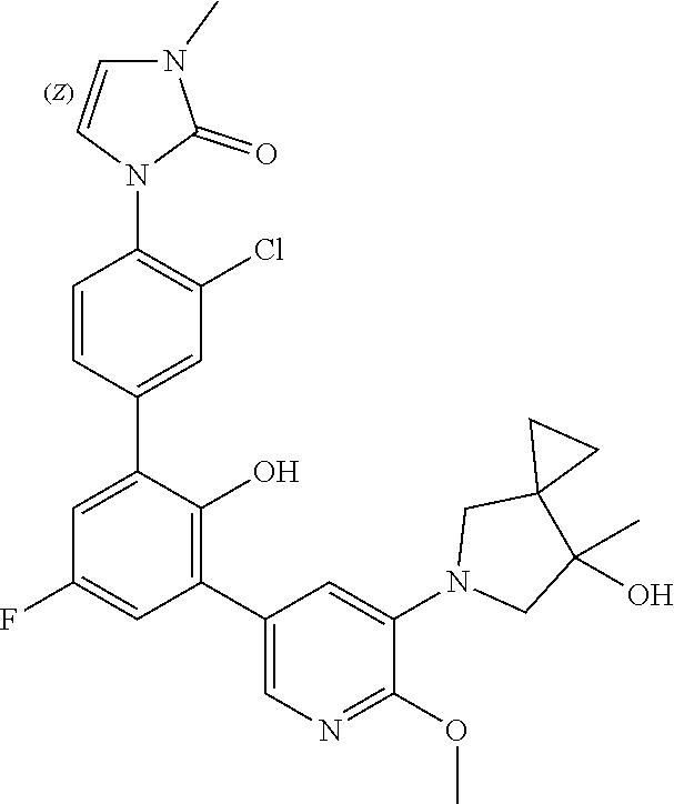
C1=CC(C2=CC(F)=CC(C3=CN=C(OC)C(N4CC(C)(O)C5(C4)CC5)=C3)=C2O)=CC(Cl)=C1N1C(=O)N(C)C=C1
